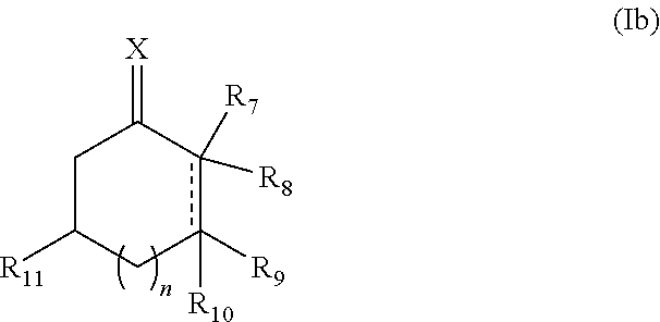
C1C([R11])Cc([R10])([R9])c([R8])([R7])C1=[X]
